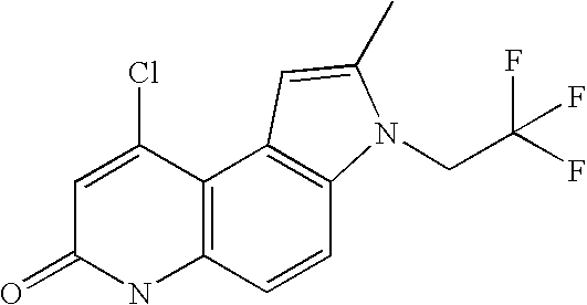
C1=C(Cl)C2=C(NC1=O)C=CC1=C2C=C(C)N1CC(F)(F)F
